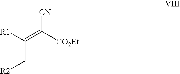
[CN]C([CO2Et])=C([R1])C[R2]
